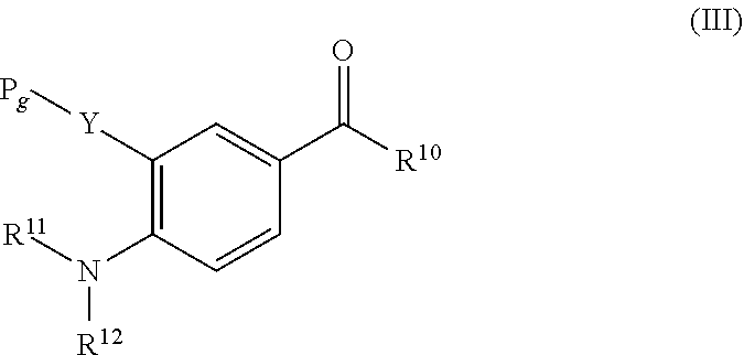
C1([Y][Pg])=C(N([R11])[R12])C=CC(C([R10])=O)=C1
